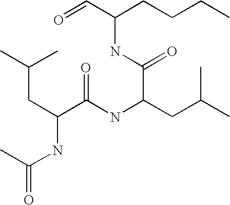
C(C(NC(CC(C)C)C(=O)NC(CCCC)C=O)=O)(NC(C)=O)CC(C)C
